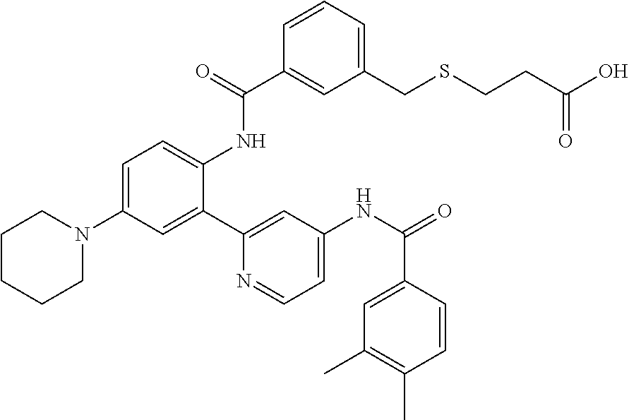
C1(C2=CC(N3CCCCC3)=CC=C2NC(C2=CC(CSCCC(O)=O)=CC=C2)=O)=CC(NC(=O)C2=CC(C)=C(C)C=C2)=CC=N1
